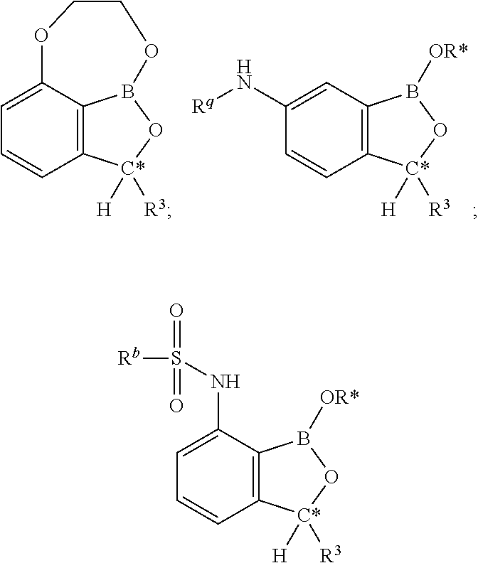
C12=C3C(=CC=C1)OCCOB3O[C*]2([H])[R3].C12=C(C=C(N[Rq])C=C1)B([OR*])O[C*]2([H])[R3].C12=C(C(NS([Rb])(=O)=O)=CC=C1)B([OR*])O[C*]2([H])[R3]
